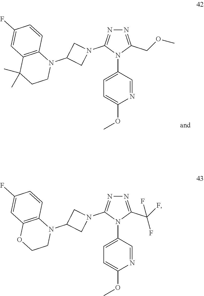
C1=C(N2C(COC)=NN=C2N2CC(N3CCC(C)(C)C4=C3C=CC(F)=C4)C2)C=NC(OC)=C1.C1=C(N2C(C(F)(F)F)=NN=C2N2CC(N3CCOC4=C3C=CC(F)=C4)C2)C=NC(OC)=C1
